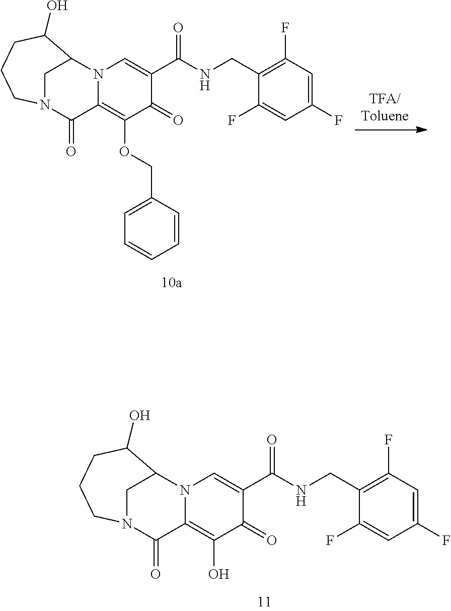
N12C(=C(OCC3=CC=CC=C3)C(=O)C(C(NCC3=C(F)C=C(F)C=C3F)=O)=C1)C(=O)N1CC2C(O)CCC1.N12C(=C(O)C(=O)C(C(NCC3=C(F)C=C(F)C=C3F)=O)=C1)C(=O)N1CC2C(O)CCC1
